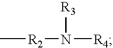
C[R2]N([R4])[R3]
